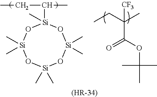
CCC(C)([CF3])C(OC(C)(C)C)=O.[(HR-34)].C([Si]1(C)O[Si](C)(C)O[Si](C)(C)O[Si](C)(C)O1)(C)CC
